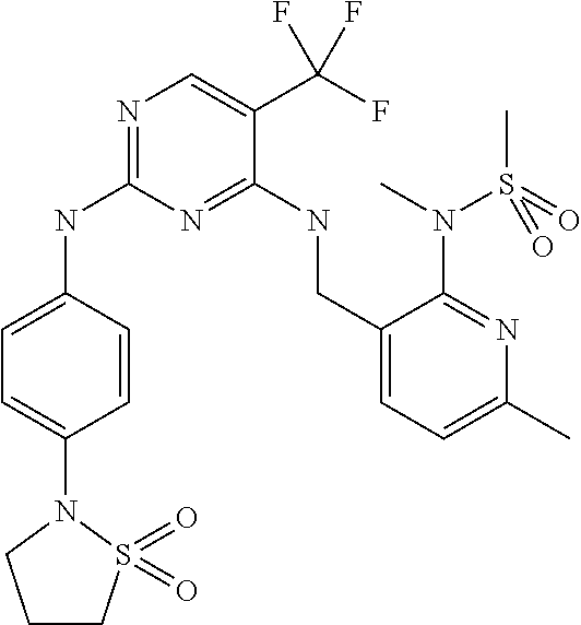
C1=CC(NC2=NC=C(C(F)(F)F)C(NCC3=CC=C(C)N=C3N(C)S(C)(=O)=O)=N2)=CC=C1N1S(=O)(=O)CCC1
